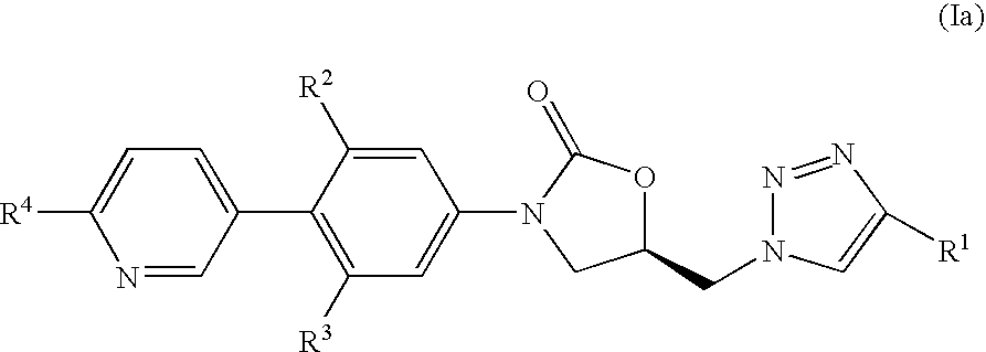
C1=C(C2=C([R3])C=C(N3C(=O)OC(CN4N=NC([R1])=C4)C3)C=C2[R2])C=NC([R4])=C1
